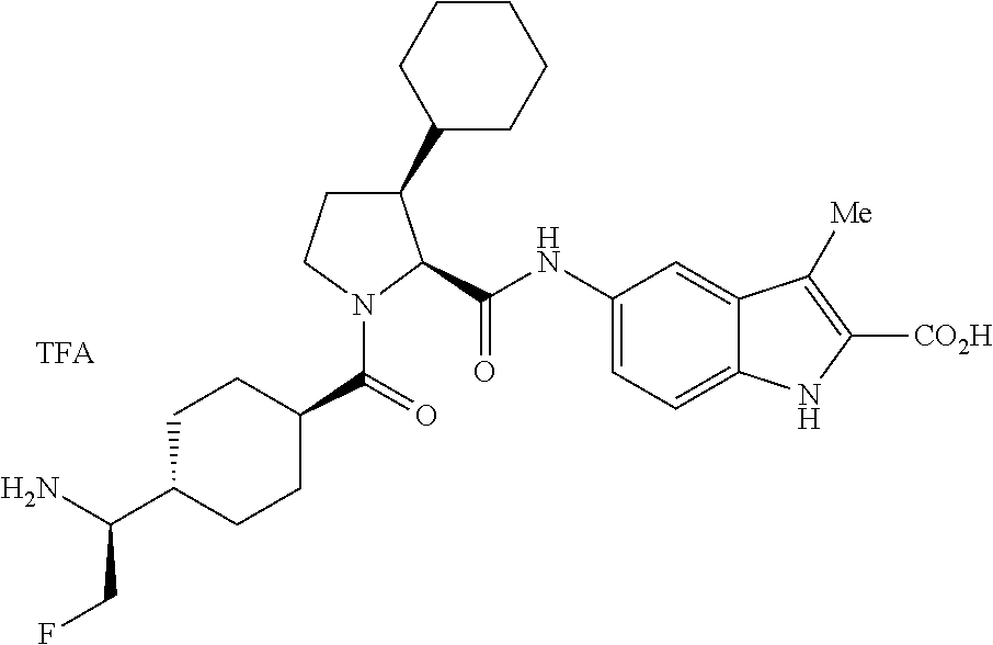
C1C(C(N)CF)CCC(C(N2C(C(=O)NC3=CC=C4C(=C3)C([Me])=C([CO2H])N4)C(C3CCCCC3)CC2)=O)C1
